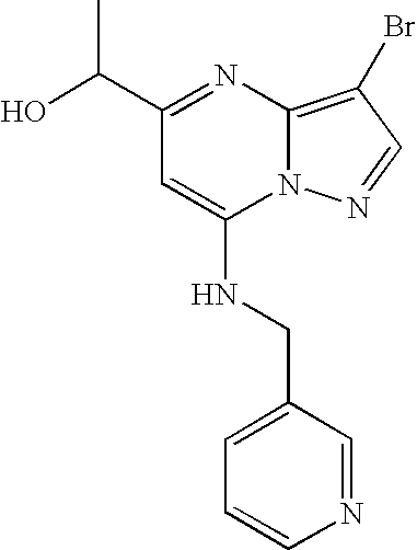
C1(C(O)C)=NC2=C(Br)C=NN2C(NCC2=CC=CN=C2)=C1
